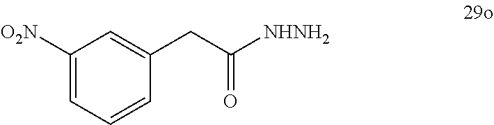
[O2N]C1=CC=CC(CC([NHNH2])=O)=C1
